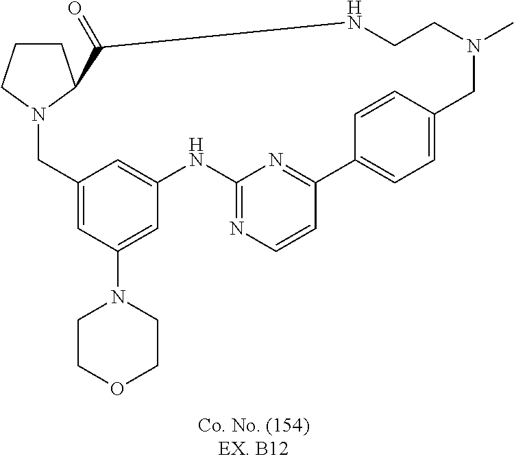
N12CC3=CC(N4CCOCC4)=CC(=C3)NC3=NC=CC(=N3)C3=CC=C(C=C3)CN(C)CCNC(=O)C1CCC2
